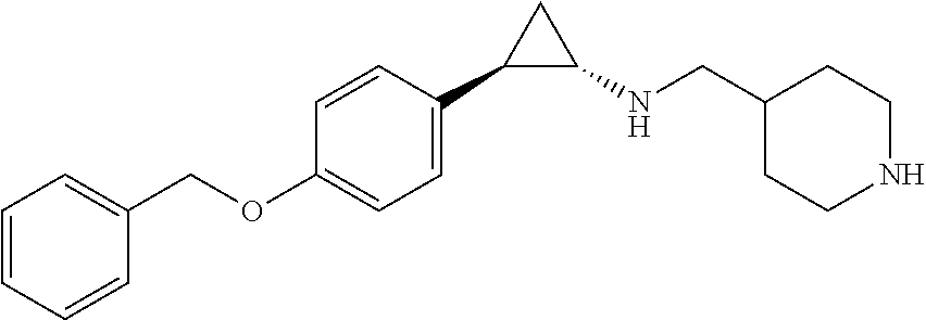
C1(COC2=CC=C(C3C(NCC4CCNCC4)C3)C=C2)=CC=CC=C1
